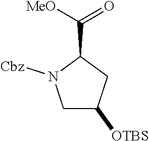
C1C([OTBS])CC(C([MeO])=O)N1[Cbz]
